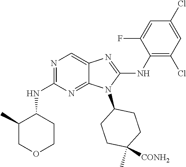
N1=C(NC2C(C)COCC2)N=C2C(=C1)N=C(NC1=C(Cl)C=C(Cl)C=C1F)N2C1CCC([CONH2])(C)CC1
